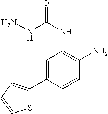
C(NC1=C(N)C=CC(C2=CC=CS2)=C1)(=O)NN
